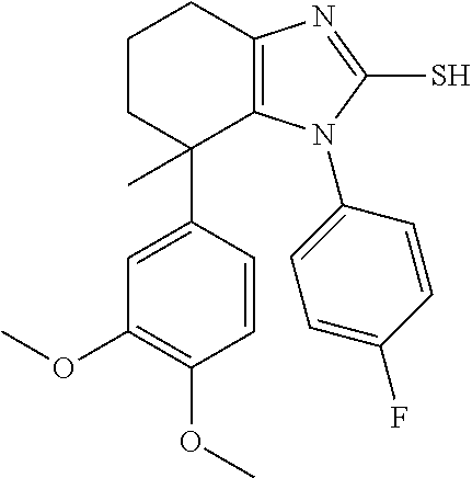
C1(OC)=C(OC)C=C(C2(C)C3=C(CCC2)N=C(S)N3C2=CC=C(F)C=C2)C=C1
